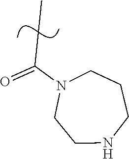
N1(C(=O)CC)CCNCCC1
